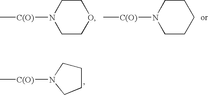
C[C(O)]N1CCOCC1.C[C(O)]N1CCCCC1.C[C(O)]N1CCCC1
